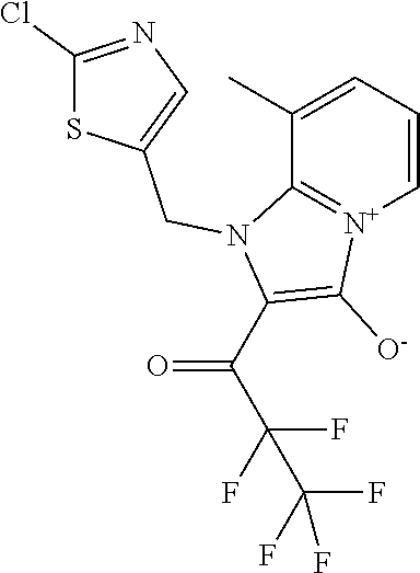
C1=CC=C(C)C2=[N+]1C([O-])=C(C(C(F)(F)C(F)(F)F)=O)N2CC1=CN=C(Cl)S1
